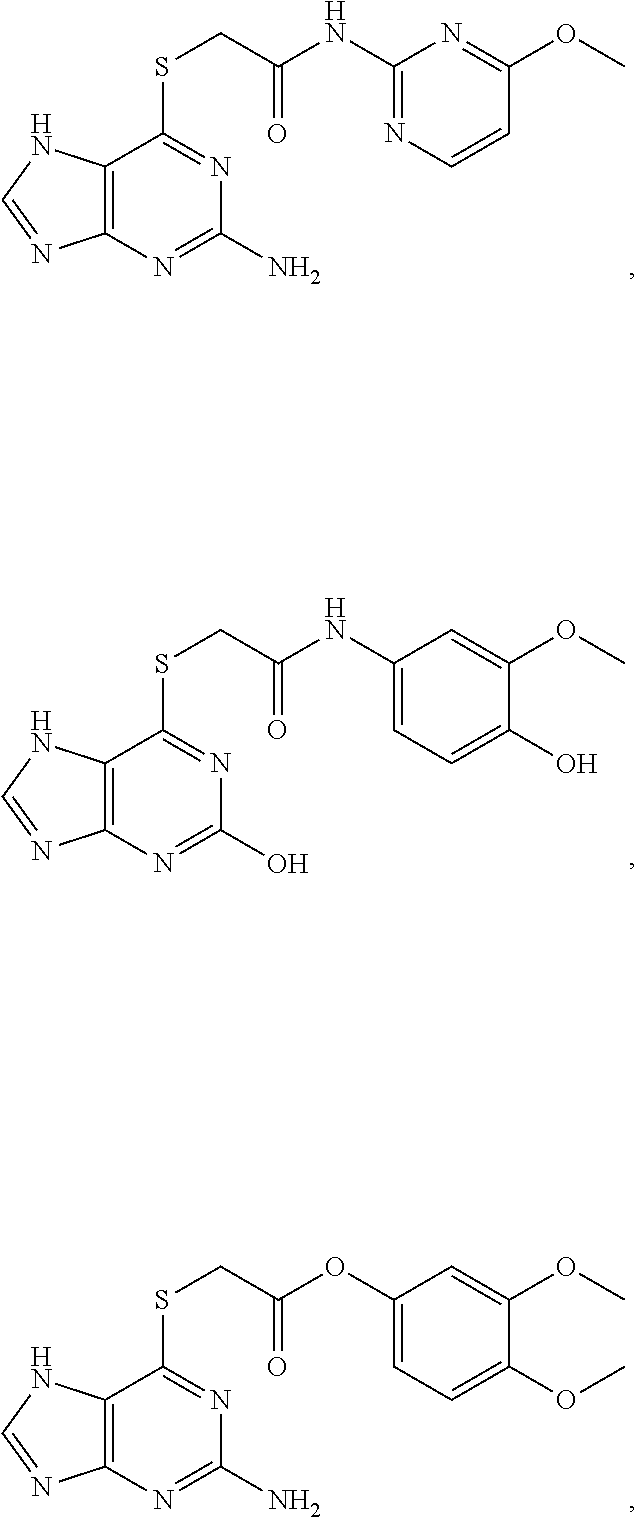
C1(N)=NC2=C(NC=N2)C(SCC(NC2=NC=CC(OC)=N2)=O)=N1.C1(O)=NC2=C(NC=N2)C(SCC(NC2=CC=C(O)C(OC)=C2)=O)=N1.C1(N)=NC2=C(NC=N2)C(SCC(OC2=CC=C(OC)C(OC)=C2)=O)=N1
